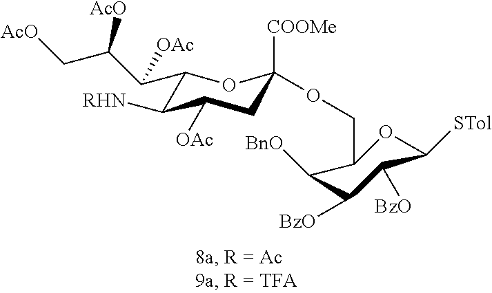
C1(C(C(C[AcO])[AcO])[OAc])C([RHN])C([OAc])CC([COOMe])(OCC2C([BnO])C([BzO])C([BzO])C([STol])O2)O1
